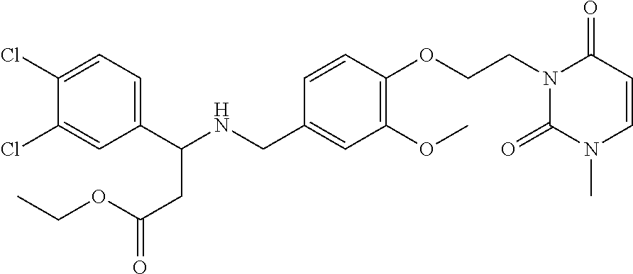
C1(C(NCC2=CC(OC)=C(OCCN3C(=O)N(C)C=CC3=O)C=C2)CC(=O)OCC)=CC=C(Cl)C(Cl)=C1
